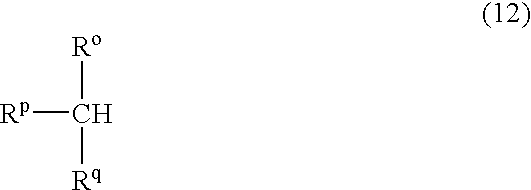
[Ro]C([Rq])[Rp]
